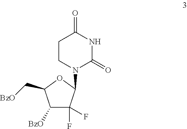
C1CN(C2C(F)(F)C([BzO])C(C[BzO])O2)C(=O)NC1=O
